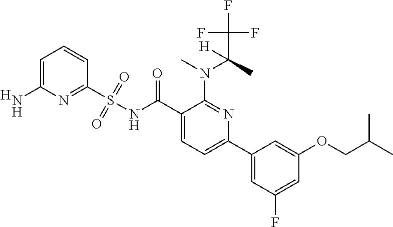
C1=CC=C(N)N=C1S(=O)(=O)NC(=O)C1=CC=C(C2=CC(F)=CC(OCC(C)C)=C2)N=C1N(C)C(C(F)(F)F)(C)[H].[H]
